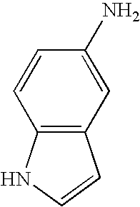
C1=CC2=C(C=C1N)C=CN2
